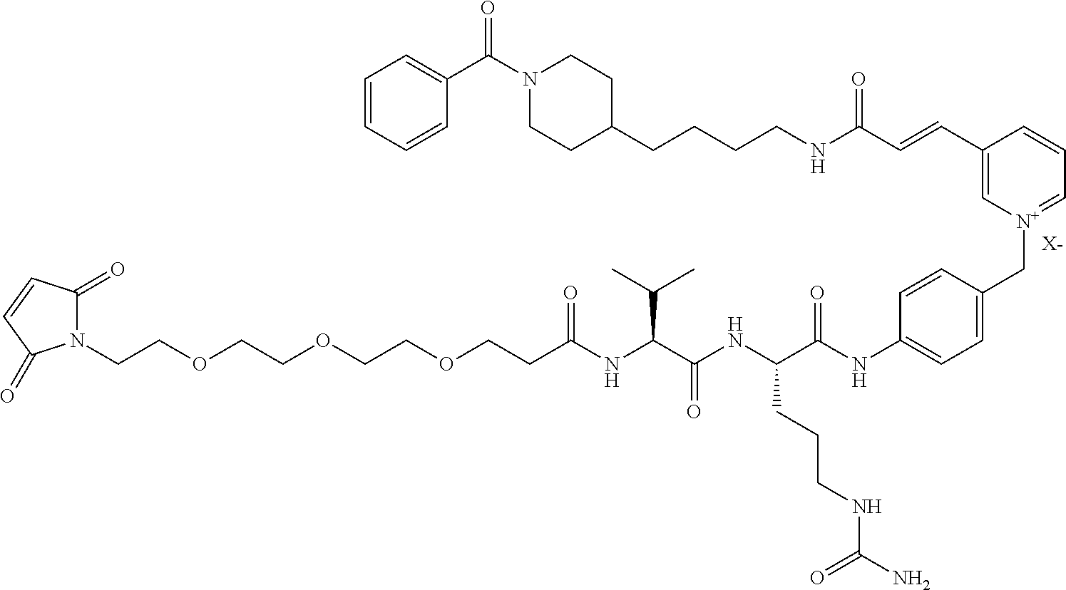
[X-].N1(CCOCCOCCOCCC(NC(C(NC(C(NC2=CC=C(C[N+]3=CC=CC(C=CC(NCCCCC4CCN(C(C5=CC=CC=C5)=O)CC4)=O)=C3)C=C2)=O)CCCNC(N)=O)=O)C(C)C)=O)C(=O)C=CC1=O
